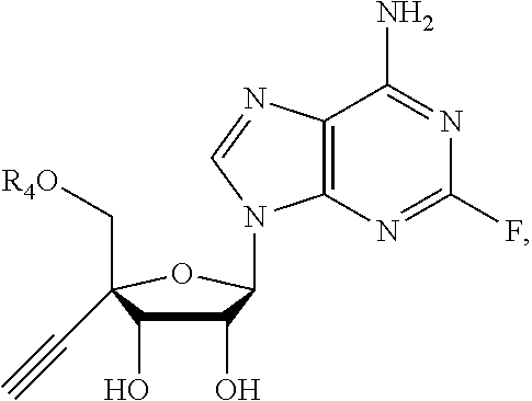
C1(O)C(O)C(C[R4O])(C#C)OC1N1C2=C(C(N)=NC(F)=N2)N=C1
